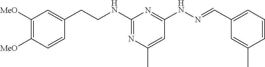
C1([MeO])=C([MeO])C=CC(CCNC2=NC(C)=CC(NN=CC3=CC=CC(C)=C3)=N2)=C1
